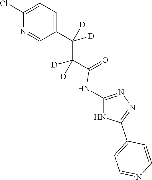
C1=C(C(C(C(=O)NC2=NN=C(C3=CC=NC=C3)N2)([D])[D])([D])[D])C=NC(Cl)=C1
